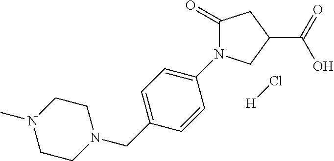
C1(=O)N(C2=CC=C(CN3CCN(C)CC3)C=C2)CC(C(=O)O)C1.Cl[H]
